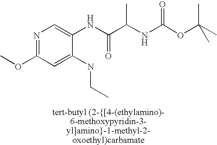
N1=C(OC)C=C(NCC)C(NC(C(NC(OC(C)(C)C)=O)C)=O)=C1
